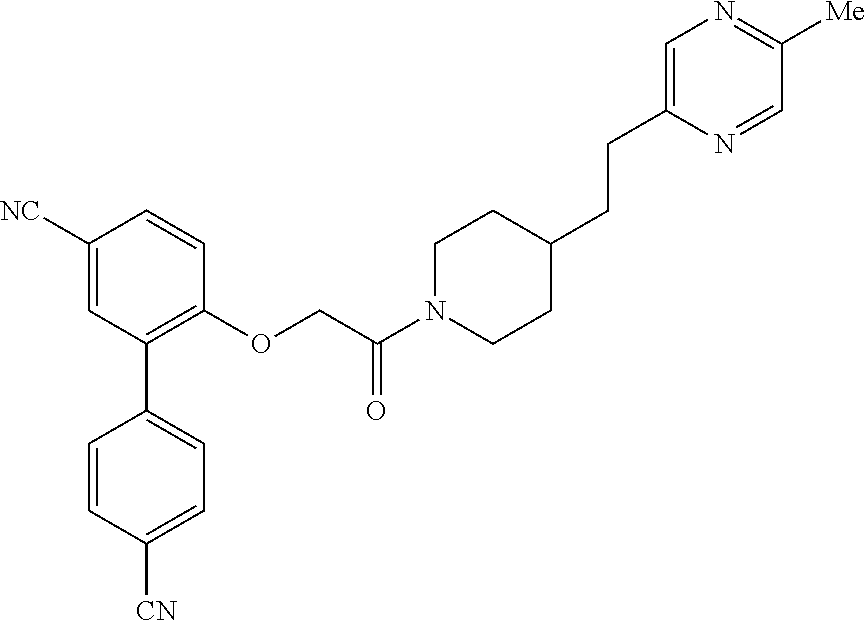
C1([NC])=CC(C2=CC=C([CN])C=C2)=C(OCC(N2CCC(CCC3=CN=C([Me])C=N3)CC2)=O)C=C1
